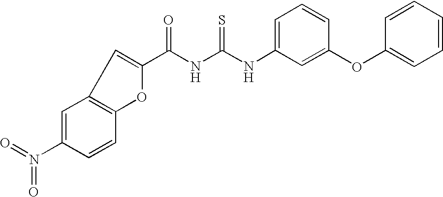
C(NC(NC1=CC=CC(OC2=CC=CC=C2)=C1)=S)(=O)C1=CC2=C(O1)C=CC(N(=O)=O)=C2
